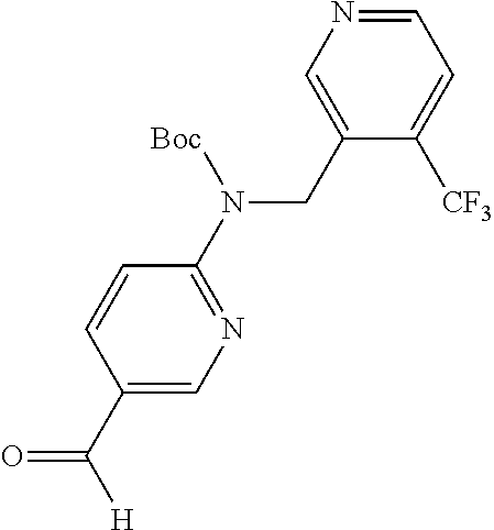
C1(N(CC2=CN=CC=C2[CF3])[Boc])=NC=C(C(=O)[H])C=C1
